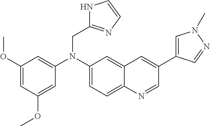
C1(N(C2=CC(OC)=CC(OC)=C2)CC2=NC=CN2)=CC=C2C(=C1)C=C(C1=CN(C)N=C1)C=N2
